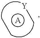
[A].[Y]c.cc
